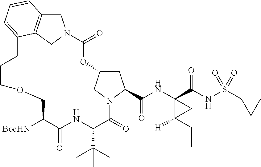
C1C2CN(C1C(NC1(C(NS(C3CC3)(=O)=O)=O)C([H])(CC)C1)=O)C(=O)C(C(C)(C)C)NC(=O)C([BocHN])COCCCC1=CC=CC3=C1CN(C(=O)O2)C3
